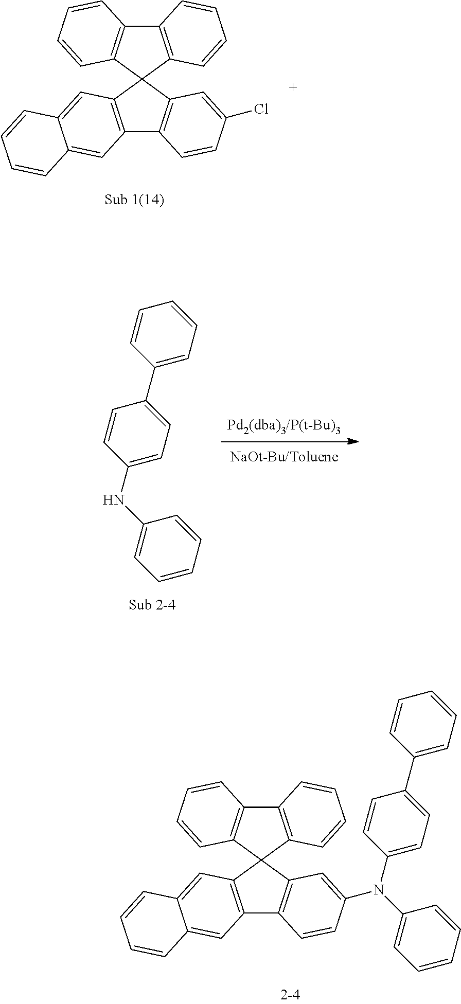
C12=C(C=C3C(=C1)C=CC=C3)C1(C3=C2C=CC(Cl)=C3)C2=C(C3=C1C=CC=C3)C=CC=C2.C1(NC2=CC=CC=C2)=CC=C(C2=CC=CC=C2)C=C1.C1(N(C2=CC=CC=C2)C2=CC3=C(C4=C(C=C5C(=C4)C=CC=C5)C34C3=C(C5=C4C=CC=C5)C=CC=C3)C=C2)=CC=C(C2=CC=CC=C2)C=C1
